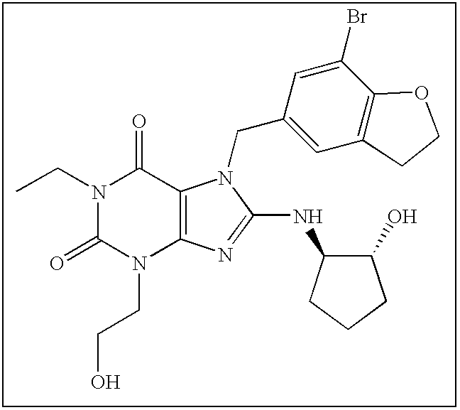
CCN1C(=O)N(CCO)C2=C(C1=O)N(CC1=CC3=C(C(Br)=C1)OCC3)C(NC1C(O)CCC1)=N2
